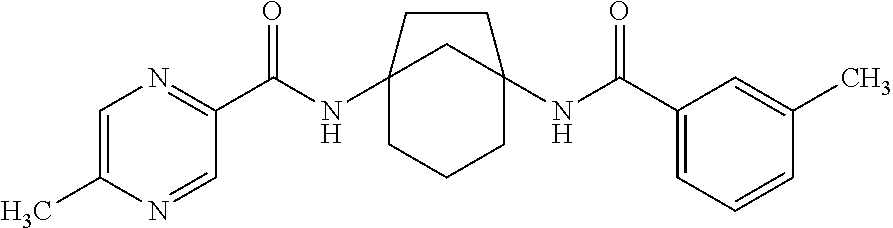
C12(NC(C3=NC=C(C)N=C3)=O)CCCC(NC(C3=CC=CC(C)=C3)=O)(C1)CC2
